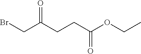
BrCC(CCC(OCC)=O)=O
